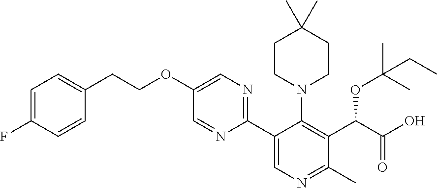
C1=C(F)C=CC(CCOC2=CN=C(C3=CN=C(C)C(C(C(O)=O)OC(C)(C)CC)=C3N3CCC(C)(C)CC3)N=C2)=C1
